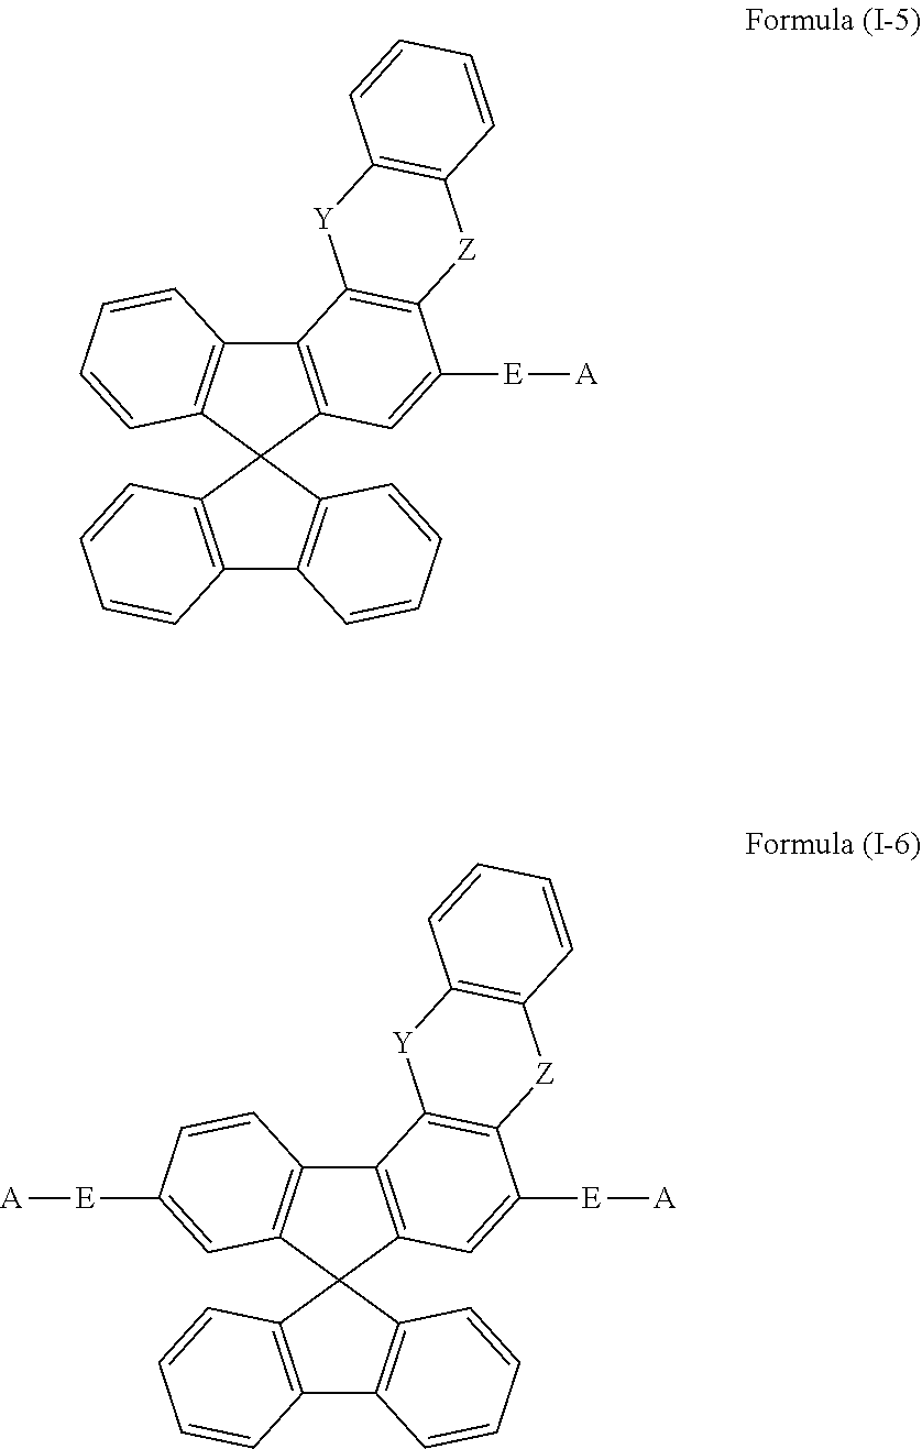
C12=C(C3(C4=C1C=CC=C4)C1=C(C4=C3C=CC=C4)C=CC=C1)C=C([E][A])C1=C2[Y]C2=C([Z]1)C=CC=C2.C12=C(C3(C4=C1C=CC([E][A])=C4)C1=C(C4=C3C=CC=C4)C=CC=C1)C=C([E][A])C1=C2[Y]C2=C([Z]1)C=CC=C2
